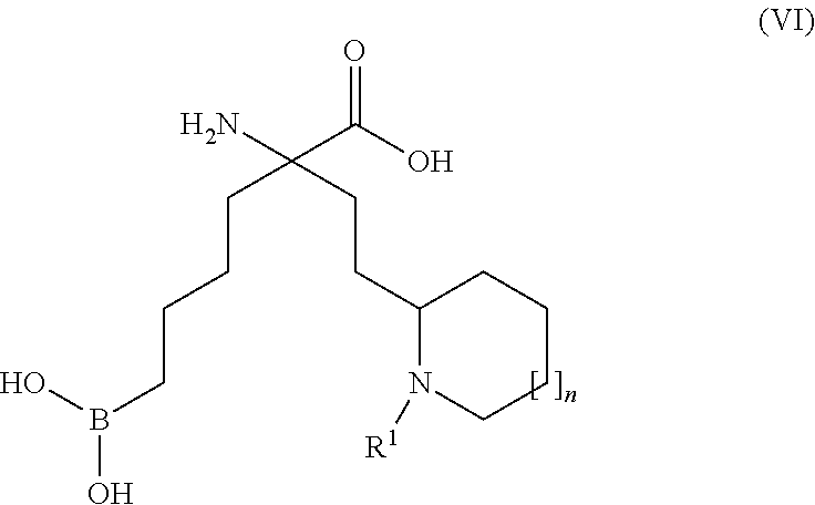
OB(O)CCCCC(N)(C(=O)O)CCC1N([R1])CCCC1
